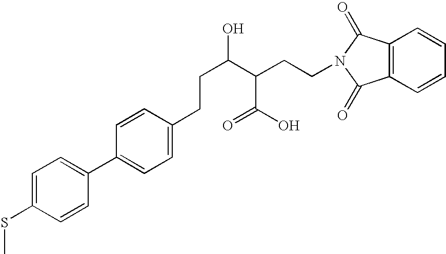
C1=C(SC)C=CC(C2=CC=C(CCC(C(C(=O)O)CCN3C(=O)C4=C(C3=O)C=CC=C4)O)C=C2)=C1
